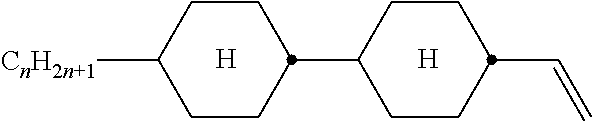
C(=C)C1CCC(C2CCC([CnH2n+1])CC2)CC1.[H].[H]
